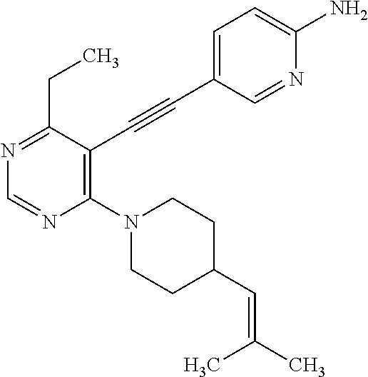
N1=C(CC)C(C#CC2=CC=C(N)N=C2)=C(N2CCC(C=C(C)C)CC2)N=C1
